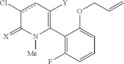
C1(C2=C([Y])cc(Cl)C(=[X])N2[Me])=C(F)C=CC=C1OCC=C
